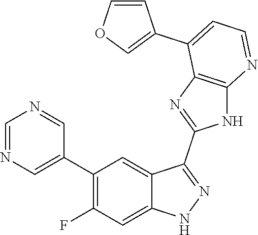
C1=NC=C(C2=C(F)C=C3C(=C2)C(C2=NC4=C(N2)N=CC=C4C2=COC=C2)=NN3)C=N1
